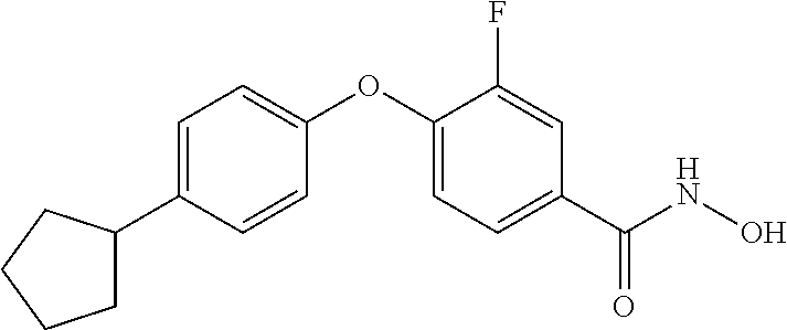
C1=C(C2CCCC2)C=CC(OC2=CC=C(C(NO)=O)C=C2F)=C1
